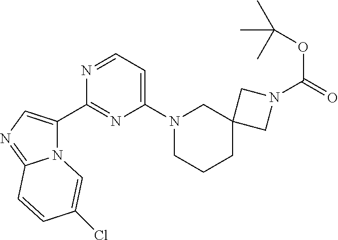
N12C(C3=NC(N4CCCC5(C4)CN(C(=O)OC(C)(C)C)C5)=CC=N3)=CN=C1C=CC(Cl)=C2
